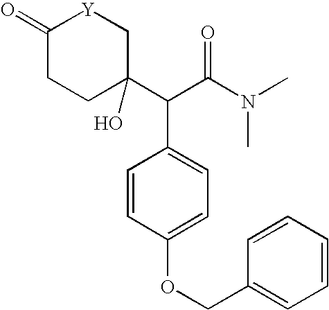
C1(=O)CCC(C(C(N(C)C)=O)C2=CC=C(OCC3=CC=CC=C3)C=C2)(O)C[Y]1
